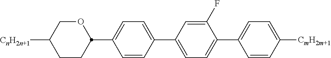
[CnH2n+1]C1COC(C2=CC=C(C3=CC=C(C4=CC=C([CmH2m+1])C=C4)C(F)=C3)C=C2)CC1
